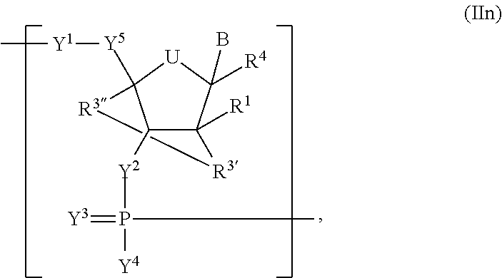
C1([Y2]P(C)(=[Y3])[Y4])C2([R1])C([R4])(B)[U]C1([Y5][Y1]C)[R3][R3]2
